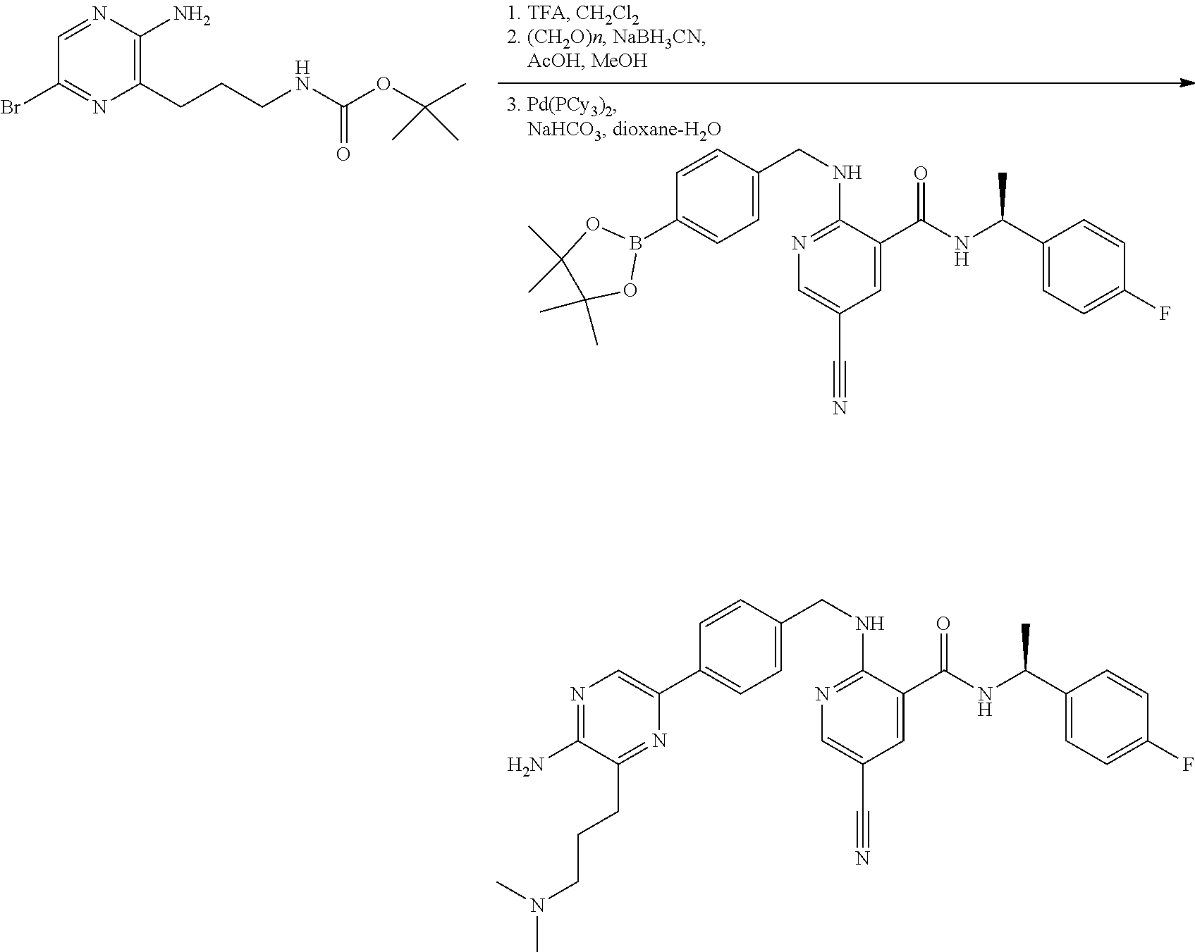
C1(C#N)=CN=C(NCC2=CC=C(B3OC(C)(C)C(C)(C)O3)C=C2)C(C(NC(C2=CC=C(F)C=C2)C)=O)=C1.C1(N)=C(CCCNC(OC(C)(C)C)=O)N=C(Br)C=N1.C1(C#N)=CN=C(NCC2=CC=C(C3=CN=C(N)C(CCCN(C)C)=N3)C=C2)C(C(NC(C2=CC=C(F)C=C2)C)=O)=C1
